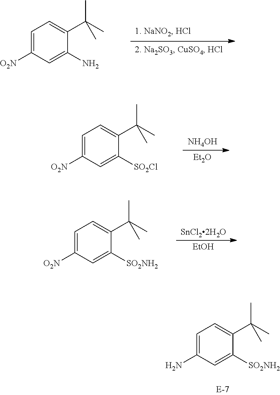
C1=C([O2N])C=C(N)C(C(C)(C)C)=C1.C1=C([O2N])C=C([SO2Cl])C(C(C)(C)C)=C1.[NH4OH].[Et2O].C1=C([O2N])C=C([SO2NH2])C(C(C)(C)C)=C1.[SnCl22H2O].[EtOH].C1=C(N)C=C([SO2NH2])C(C(C)(C)C)=C1
